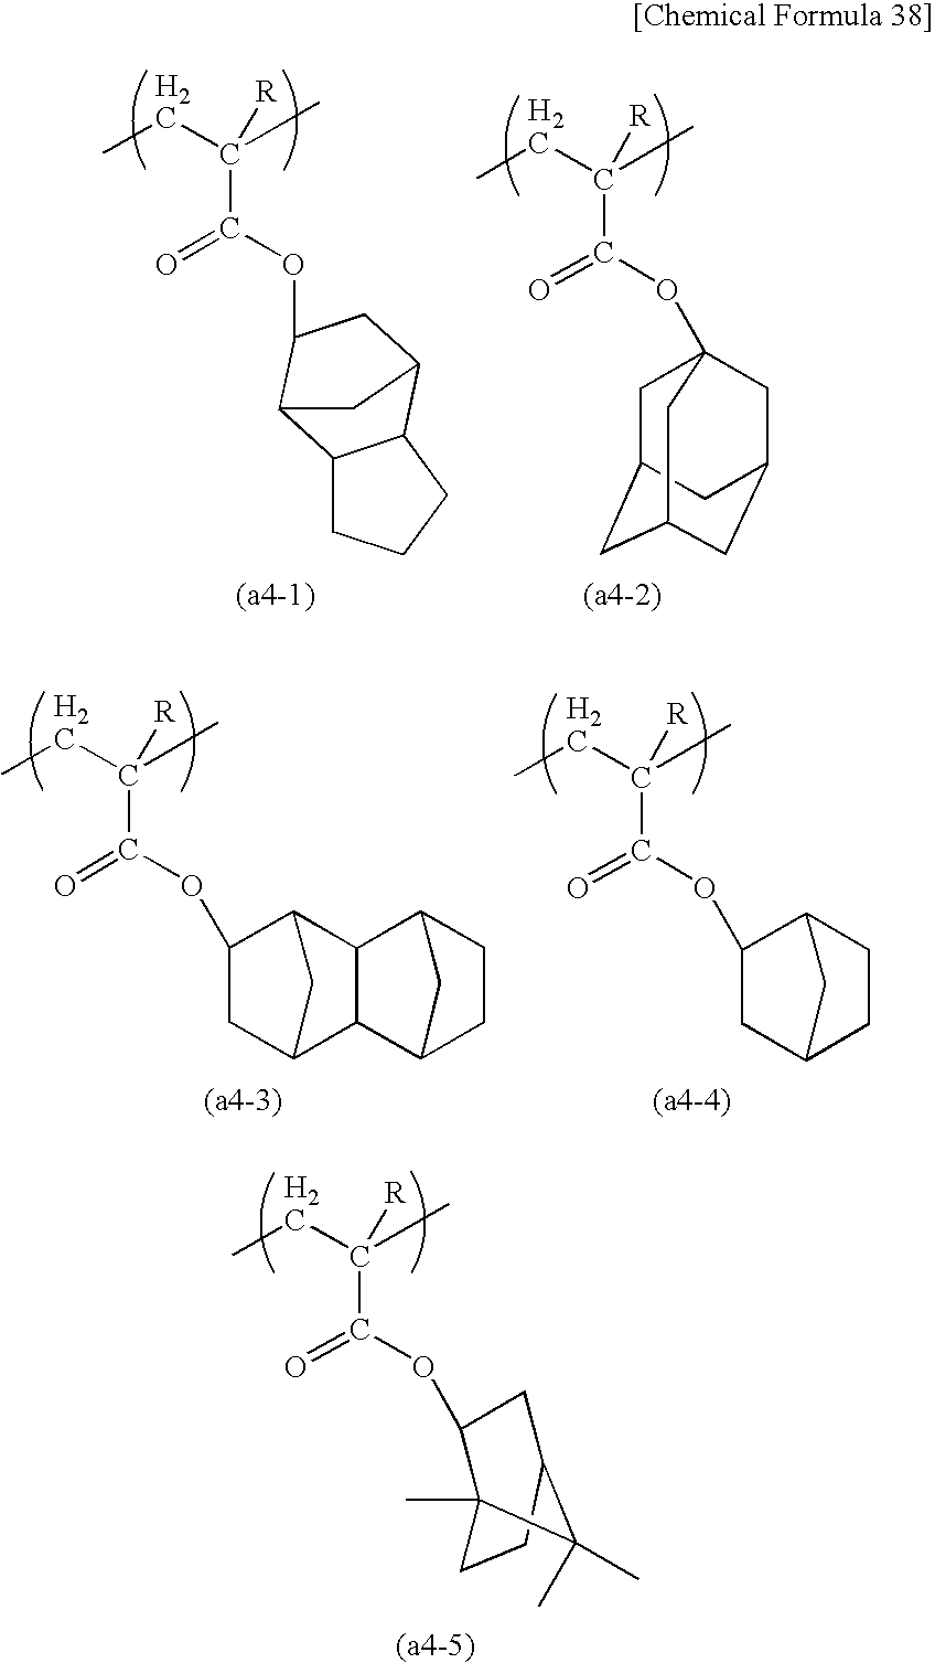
CCC([R])(C(=O)OC1CC2C3C(CCC3)C1C2)C.CCC([R])(C(=O)OC12CC3CC(CC(C1)C3)C2)C.CCC([R])(C(=O)OC1CC2C3C(C1C2)C1CCC3C1)C.CCC([R])(C(=O)OC1CC2CCC1C2)C.CCC([R])(C(=O)OC1C2(C)CCC(C1)C2(C)C)C
